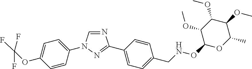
N1=CN(C2=CC=C(OC(F)(F)F)C=C2)N=C1C1=CC=C(CNOC2OC(C)C(OC)C(OC)C2OC)C=C1
